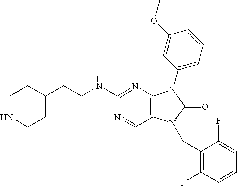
C1NCCC(CCNC2=NC3=C(C=N2)N(CC2=C(F)C=CC=C2F)C(=O)N3C2=CC=CC(OC)=C2)C1
